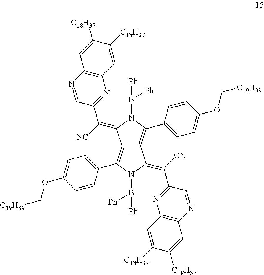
C12=C(C3=CC=C(OC[C19H39])C=C3)N(B([Ph])[Ph])C(=C([CN])C3=NC4=C(N=C3)C=C([C18H37])C([C18H37])=C4)C1=C(C1=CC=C(OC[C19H39])C=C1)N(B([Ph])[Ph])C2=C([NC])C1=NC2=C(N=C1)C=C([C18H37])C([C18H37])=C2
